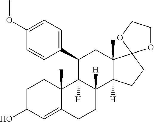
C1C(O)C=C2C(C)(C1)C1([H])C([H])(CC2)C2([H])C(C)(CC1C1=CC=C(OC)C=C1)C1(CC2)OCCO1
